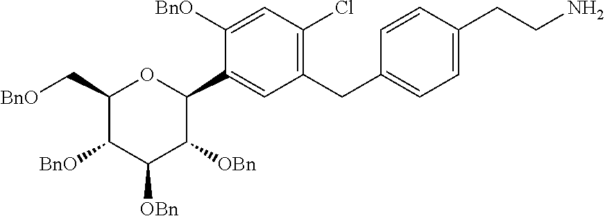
C1(C[BnO])C([BnO])C([OBn])C([OBn])C(C2=CC(CC3=CC=C(CCN)C=C3)=C(Cl)C=C2[BnO])O1
